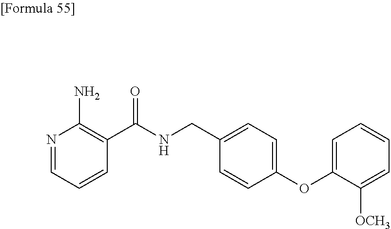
N1=CC=CC(C(NCC2=CC=C(OC3=CC=CC=C3[OCH3])C=C2)=O)=C1N
